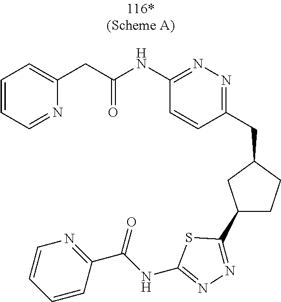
C1(C2=NN=C(NC(=O)C3=NC=CC=C3)S2)CCC(CC2=NN=C(NC(CC3=CC=CC=N3)=O)C=C2)C1
